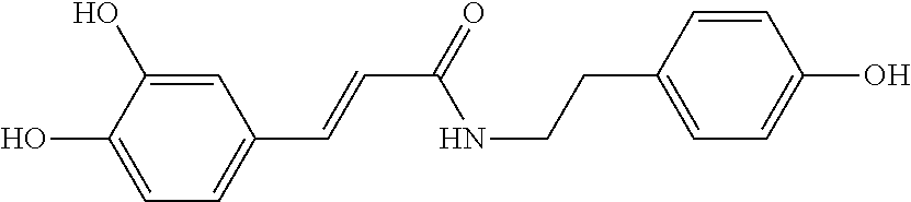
C1=C(O)C(O)=CC(C=CC(=O)NCCC2=CC=C(O)C=C2)=C1
